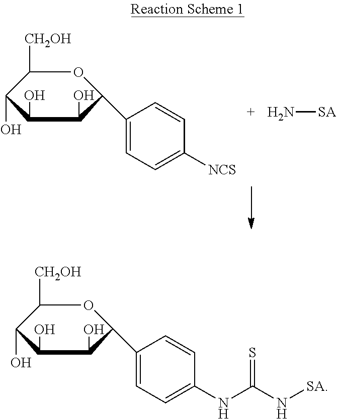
C1([CH2OH])OC(C2=CC=C([NCS])C=C2)C(O)C(O)C1O.N[SA].C1([CH2OH])OC(C2=CC=C(NC(N[SA])=S)C=C2)C(O)C(O)C1O
